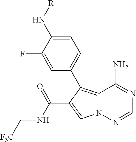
C12=C(C3=CC=C(N[R])C(F)=C3)C(C(NC[F3C])=O)=CN1N=CN=C2N
